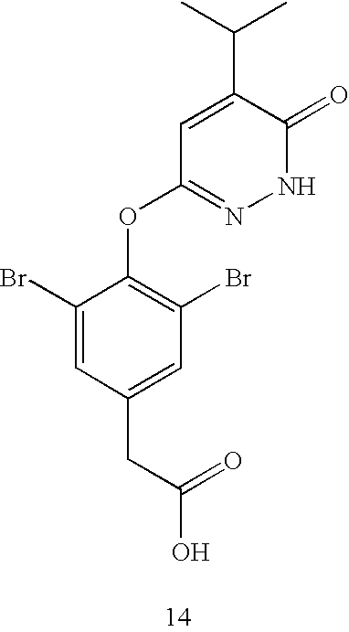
C1(Br)=CC(CC(O)=O)=CC(Br)=C1OC1=NNC(=O)C(C(C)C)=C1
